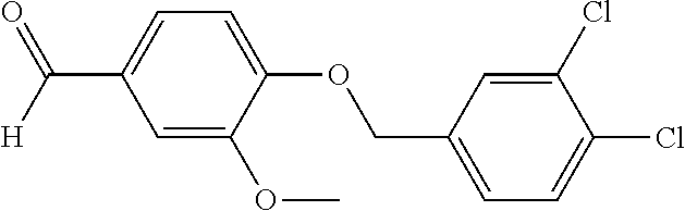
C1=C(OCC2=CC=C(Cl)C(Cl)=C2)C(OC)=CC(C(=O)[H])=C1
